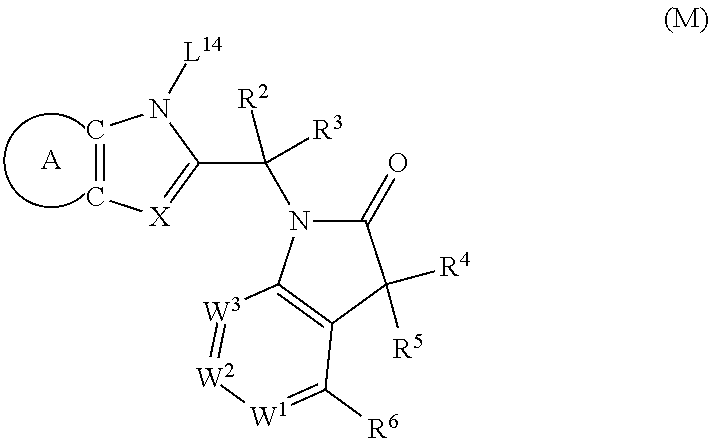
C1=C[X]=C(C(N2C(=O)C([R4])([R5])C3=C2[W3]=[W2][W1]=C3[R6])([R3])[R2])N1[L14].[A]
